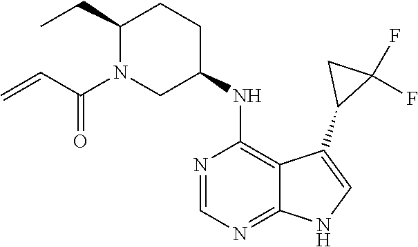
C1(CC)N(C(C=C)=O)CC(NC2=C3C(=NC=N2)NC=C3C2C(F)(F)C2)CC1
